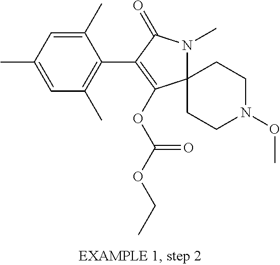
C12(N(C)C(=O)C(C3=C(C)C=C(C)C=C3C)=C1OC(OCC)=O)CCN(OC)CC2
